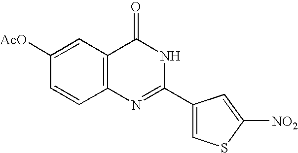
C12=C(C=C([AcO])C=C1)C(=O)NC(C1=CSC([NO2])=C1)=N2
